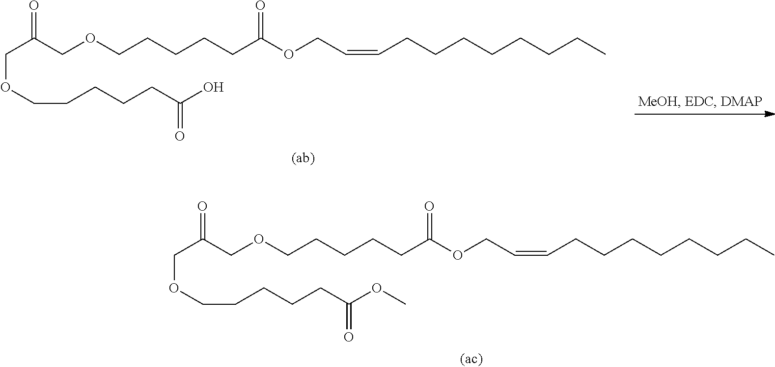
C(C(=O)COCCCCCC(OCC=CCCCCCCCC)=O)OCCCCCC(O)=O.C(C(=O)COCCCCCC(OCC=CCCCCCCCC)=O)OCCCCCC(OC)=O
